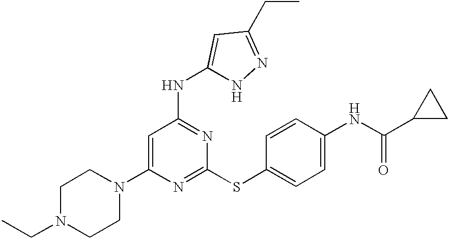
C1(N2CCN(CC)CC2)=CC(NC2=CC(CC)=NN2)=NC(SC2=CC=C(NC(C3CC3)=O)C=C2)=N1
